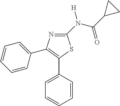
C1(N(C(C2CC2)=O)[H])=NC(C2=CC=CC=C2)=C(C2=CC=CC=C2)S1
